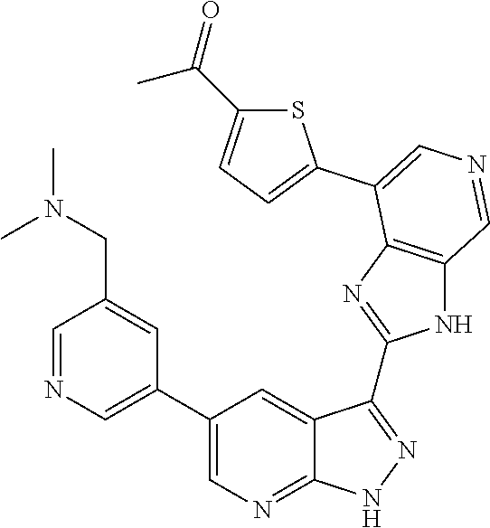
C1=NC=C(C2=CN=C3C(=C2)C(C2=NC4=C(N2)C=NC=C4C2=CC=C(C(=O)C)S2)=NN3)C=C1CN(C)C
